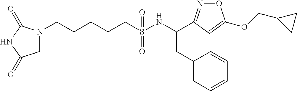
N1(CCCCCS(NC(CC2=CC=CC=C2)C2=NOC(OCC3CC3)=C2)(=O)=O)CC(=O)NC1=O
